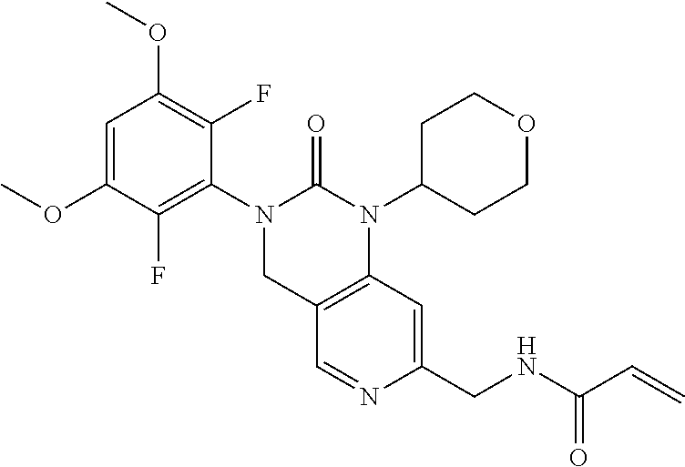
COC1=CC(OC)=C(F)C(N2C(=O)N(C3CCOCC3)C3=C(C2)C=NC(CNC(C=C)=O)=C3)=C1F
